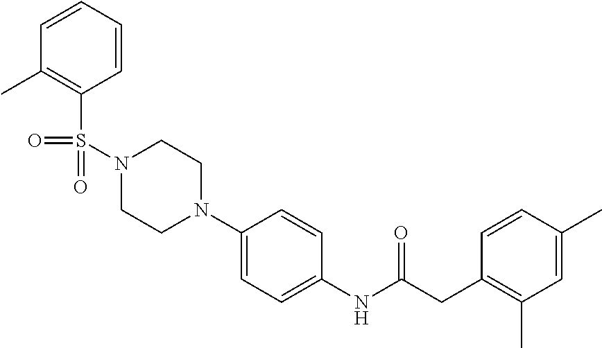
C1=CC=CC(C)=C1S(=O)(=O)N1CCN(C2=CC=C(NC(CC3=C(C)C=C(C)C=C3)=O)C=C2)CC1
